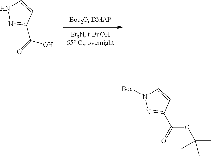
C(=O)(O)C1=NNC=C1.[Boc]N1C=CC(C(=O)OC(C)(C)C)=N1
